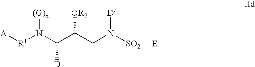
[A][R1]N(C(C(CN([SO2][E])[D])[OR7])[D])[(G)x]
